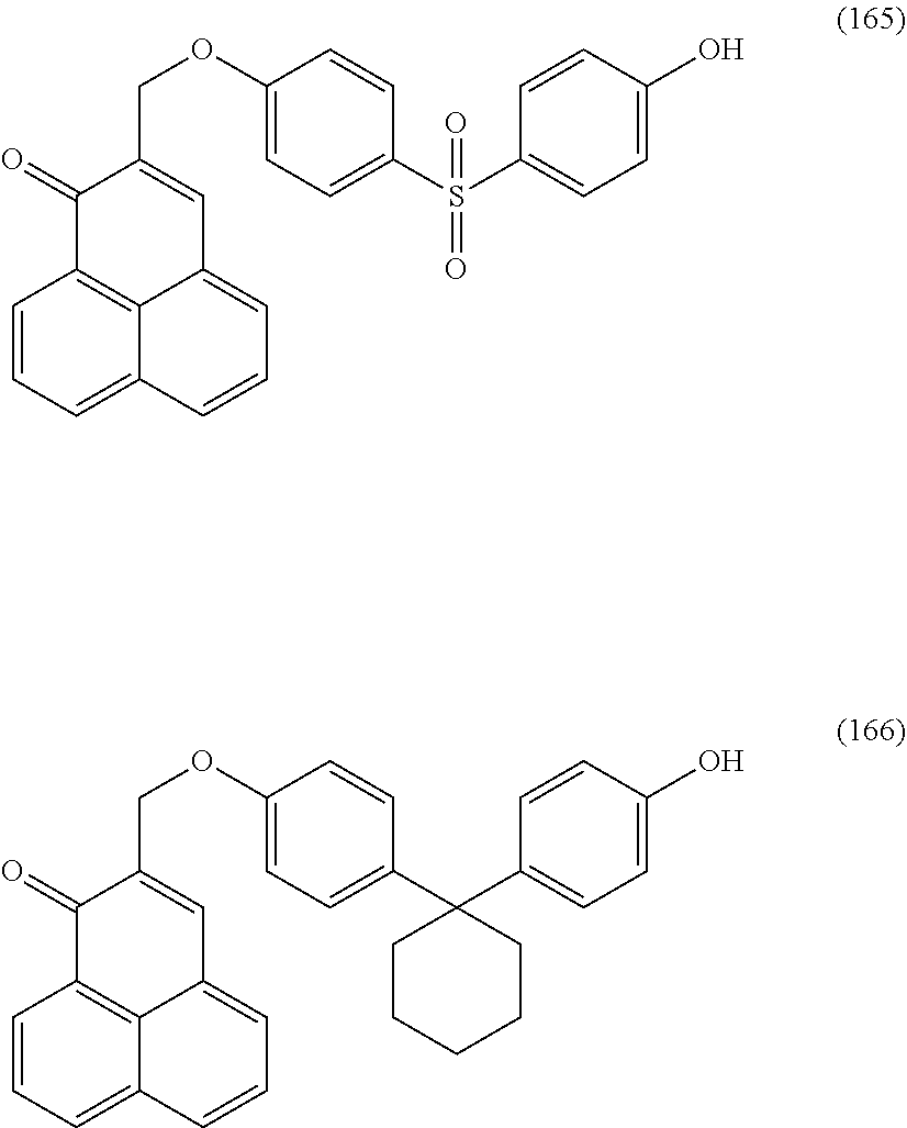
C1=CC=C2C3=C1C(=O)C(COC1=CC=C(S(C4=CC=C(O)C=C4)(=O)=O)C=C1)=CC3=CC=C2.C1=CC=C2C3=C1C(=O)C(COC1=CC=C(C4(C5=CC=C(O)C=C5)CCCCC4)C=C1)=CC3=CC=C2
